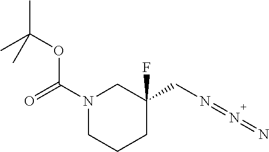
CC(C)(OC(N1CCCC(F)(CN=N=N)C1)=O)C
